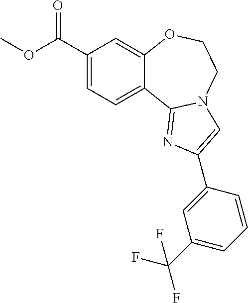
C1(C(OC)=O)=CC=C2C(=C1)OCCN1C2=NC(C2=CC(C(F)(F)F)=CC=C2)=C1
